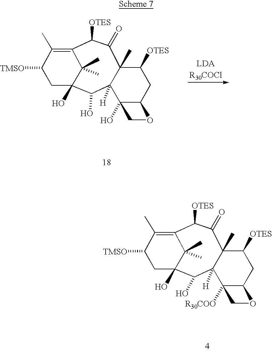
C12=C(C)C([TMSO])CC(O)(C1(C)C)C(O)C1([H])C(C)(C(=O)C2[OTES])C([OTES])CC2C1([R30COO])CO2.[R30COCl].C12=C(C)C([TMSO])CC(O)(C1(C)C)C(O)C1([H])C(C)(C(=O)C2[OTES])C([OTES])CC2C1(O)CO2
